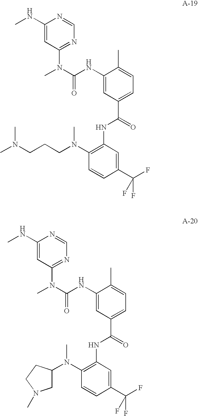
N1=CN=C(N(C)C(=O)NC2=CC(C(NC3=C(N(CCCN(C)C)C)C=CC(C(F)(F)F)=C3)=O)=CC=C2C)C=C1NC.N1=CN=C(N(C)C(=O)NC2=CC(C(NC3=C(N(C4CN(C)CC4)C)C=CC(C(F)(F)F)=C3)=O)=CC=C2C)C=C1NC
